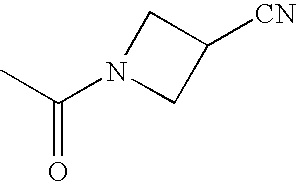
CC(N1CC([CN])C1)=O
